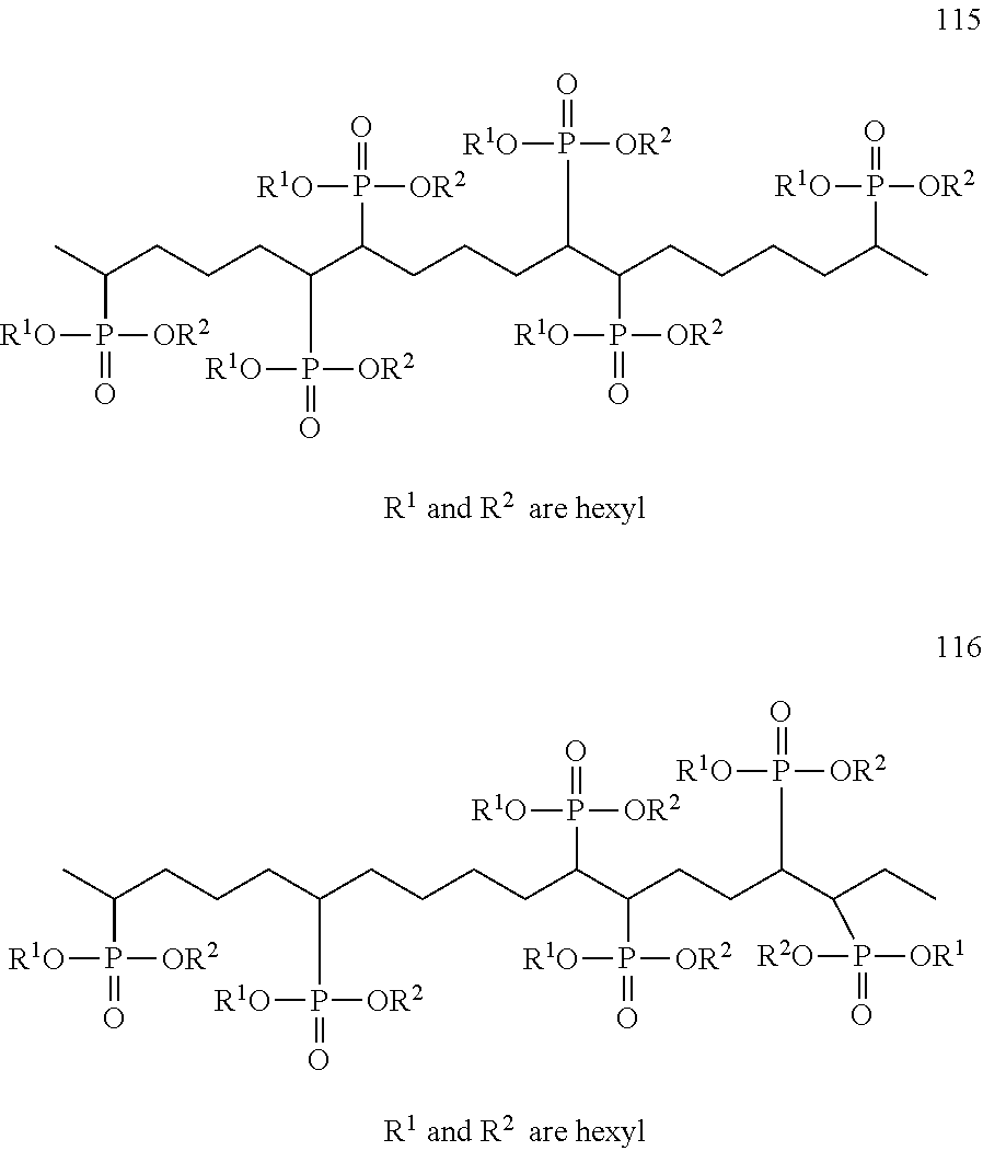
O=P(C(CCCCC(C(CCCC(P(=O)([OR2])[R1O])C(CCCC(C)P(=O)([OR2])[R1O])P(=O)([OR2])[R1O])P(=O)([OR2])[R1O])P(=O)([OR2])[R1O])C)([OR2])[R1O].O=P(C(CCC(C(P(=O)([OR2])[R1O])CCCCC(CCCC(C)P(=O)([OR2])[R1O])P(=O)([OR2])[R1O])P(=O)([OR2])[R1O])C(CC)P(=O)([OR1])[R2O])([OR2])[R1O]
